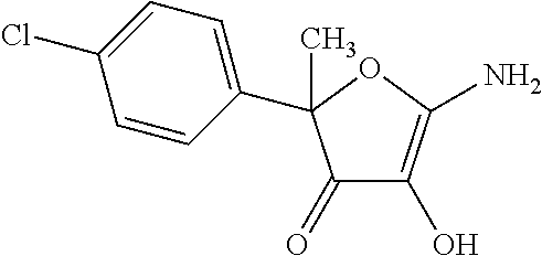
C1=CC(C2(C)C(=O)C(O)=C(N)O2)=CC=C1Cl
